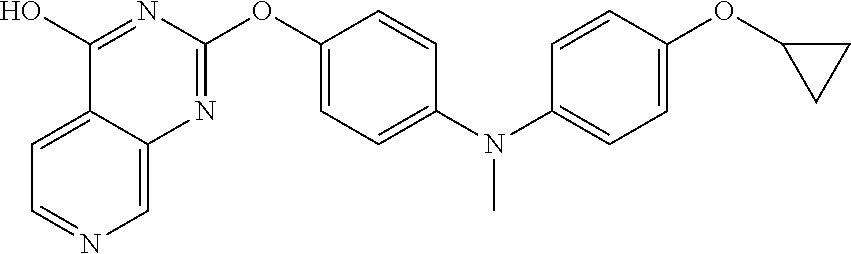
C12=CC=NC=C1N=C(OC1=CC=C(N(C3=CC=C(OC4CC4)C=C3)C)C=C1)N=C2O
